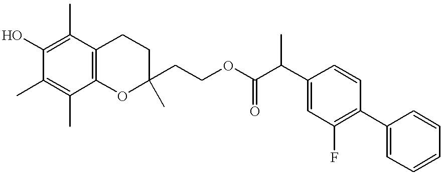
C1(O)=C(C)C2=C(C(C)=C1C)OC(CCOC(C(C1=CC(F)=C(C3=CC=CC=C3)C=C1)C)=O)(C)CC2
